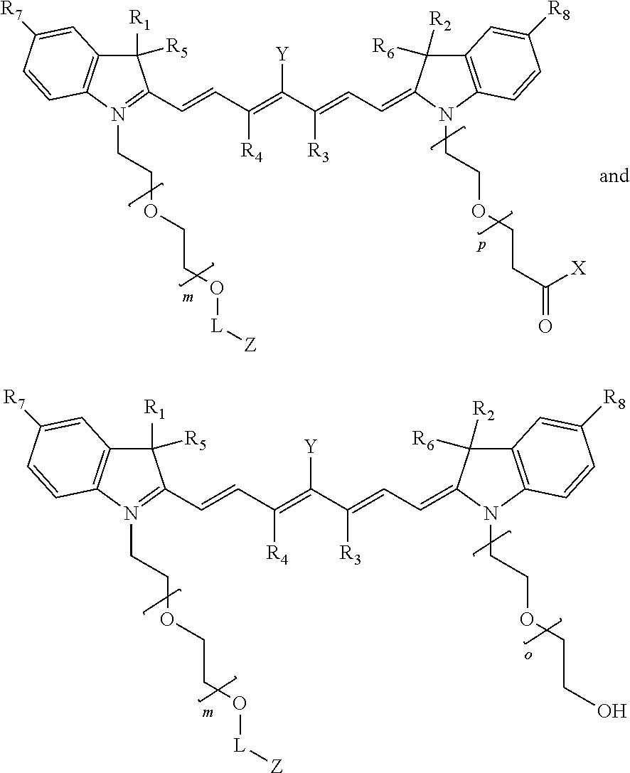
C1([R5])([R1])C2=C(N(CCOCCO[L][Z])=C1C=CC(=C(C([R3])=CC=C1C([R2])([R6])C3=C(N1CCOCCO)C=CC([R8])=C3)[Y])[R4])C=CC([R7])=C2.C1([R5])([R1])C2=C(N(CCOCCO[L][Z])=C1C=CC(=C(C([R3])=CC=C1C([R2])([R6])C3=C(N1CCOCCC([X])=O)C=CC([R8])=C3)[Y])[R4])C=CC([R7])=C2
